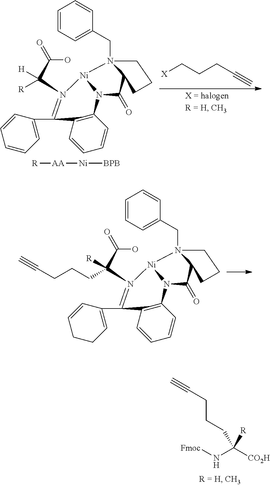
C1=CC=C(CN23CCCC2C(=O)N2C4=C(C=CC=C4)C(C4=CCCC=C4)=N(C(C(O)=O)([R])CCCC#C)[Ni]32)C=C1.[Fmoc]NC([CO2H])([R])CCCC#C.C1=CC=C(CN23CCCC2C(=O)N2C4=C(C=CC=C4)C(C4=CC=CC=C4)=N(C(C(O)=O)([H])[R])[Ni]32)C=C1.[R][AA][Ni][BPB].[X]CCCC#C
